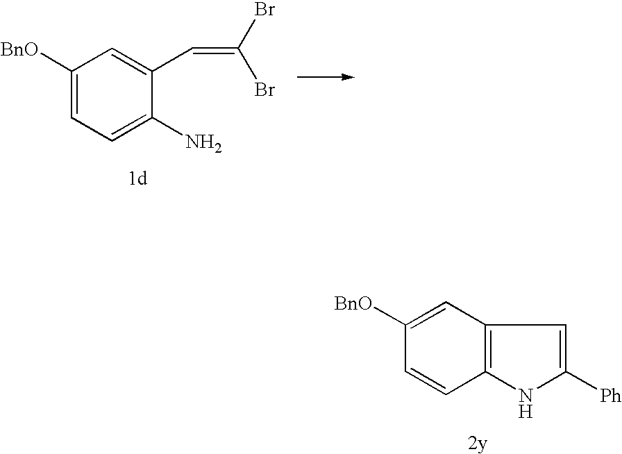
C1([BnO])=CC2=C(C=C1)NC([Ph])=C2.C1([BnO])=CC=C(N)C(C=C(Br)Br)=C1
